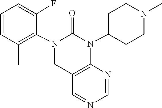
N1=CC2=C(N=C1)N(C1CCN(C)CC1)C(=O)N(C1=C(C)C=CC=C1F)C2
